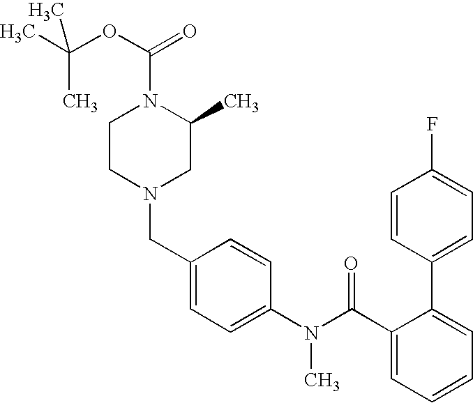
CC(OC(=O)N1CCN(CC2=CC=C(N(C(C3=CC=CC=C3C3=CC=C(F)C=C3)=O)C)C=C2)CC1C)(C)C
